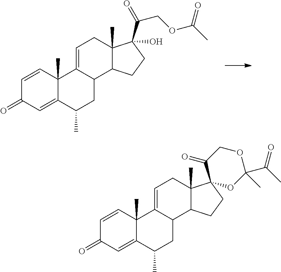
C1=CC2(C)C(=CC1=O)C(C)CC1C2=CCC2(C)C1CCC2(C(COC(C)=O)=O)O.C1=CC2(C)C(=CC1=O)C(C)CC1C2=CCC2(C)C1CCC21C(=O)COC(C(C)=O)(C)O1
